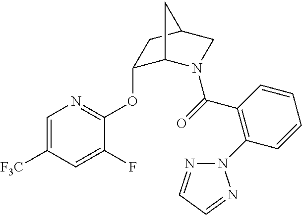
C1=C([F3C])C=C(F)C(OC2C3N(C(=O)C4=C(N5N=CC=N5)C=CC=C4)CC(C2)C3)=N1
